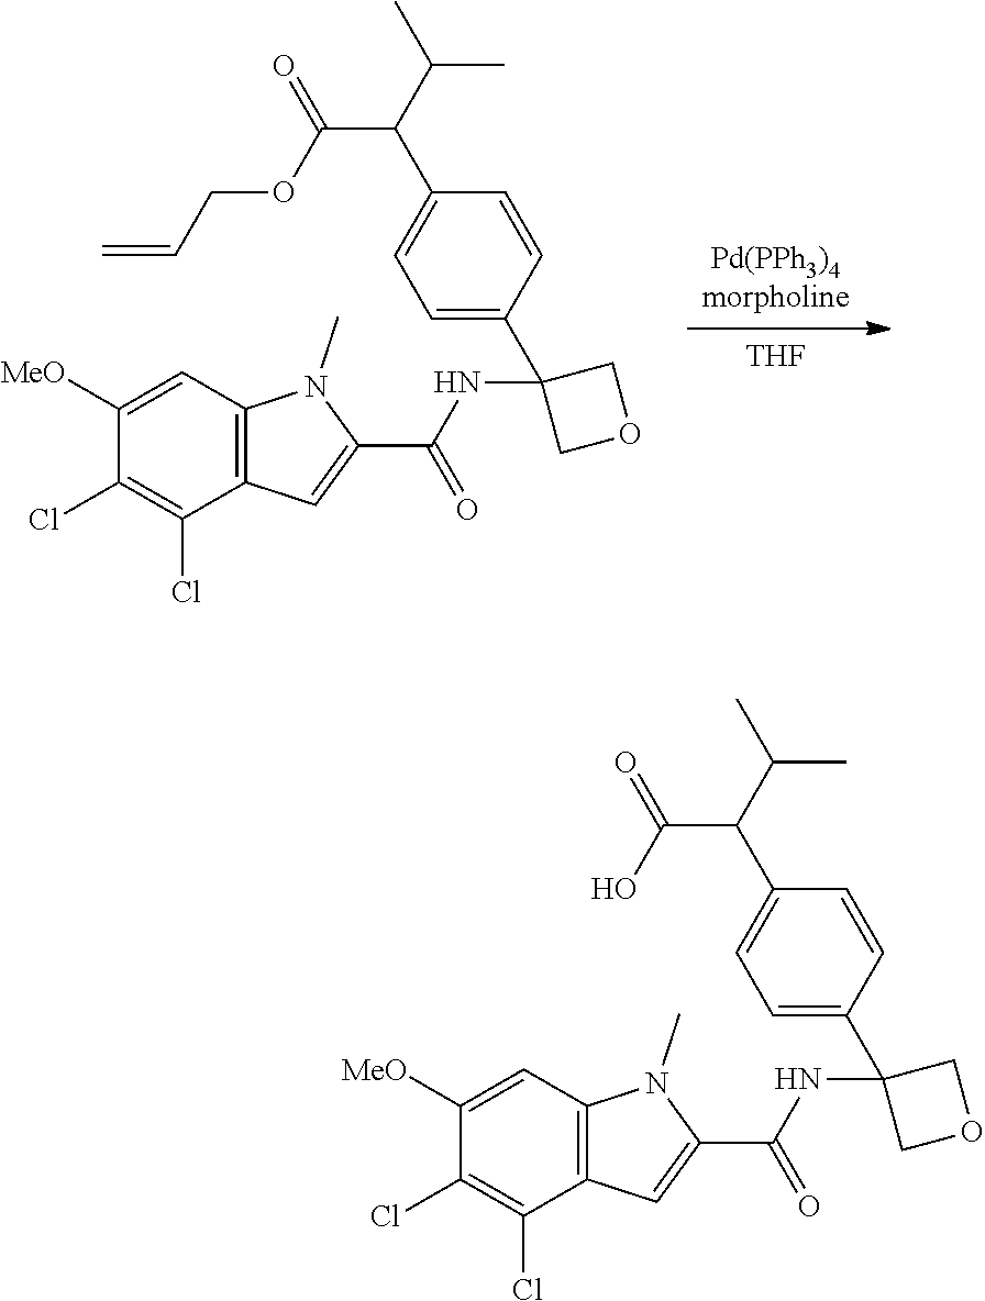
C12=C(C(Cl)=C(Cl)C([MeO])=C1)C=C(C(=O)NC1(C3=CC=C(C(C(O)=O)C(C)C)C=C3)COC1)N2C.C12=C(C(Cl)=C(Cl)C([MeO])=C1)C=C(C(=O)NC1(C3=CC=C(C(C(OCC=C)=O)C(C)C)C=C3)COC1)N2C.[Pd(PPh3)4morpholine].[THF]
